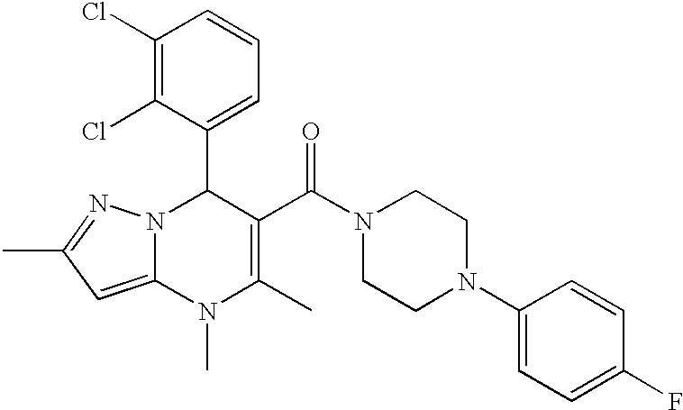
C1(Cl)=C(Cl)C(C2N3C(=CC(C)=N3)N(C)C(C)=C2C(N2CCN(C3=CC=C(F)C=C3)CC2)=O)=CC=C1
